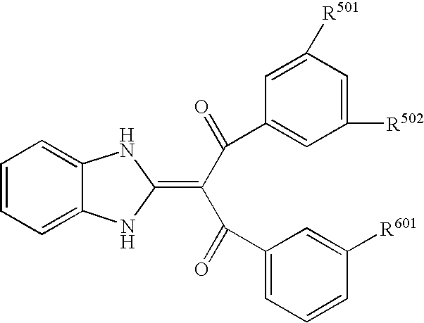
C1=CC=C2C(=C1)NC(=C(C(=O)C1=CC([R502])=CC([R501])=C1)C(=O)C1=CC=CC([R601])=C1)N2
